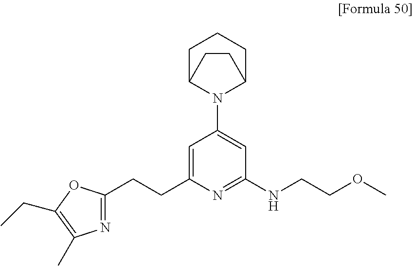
C1C2N(C3=CC(NCCOC)=NC(CCC4=NC(C)=C(CC)O4)=C3)C(CC1)CC2
